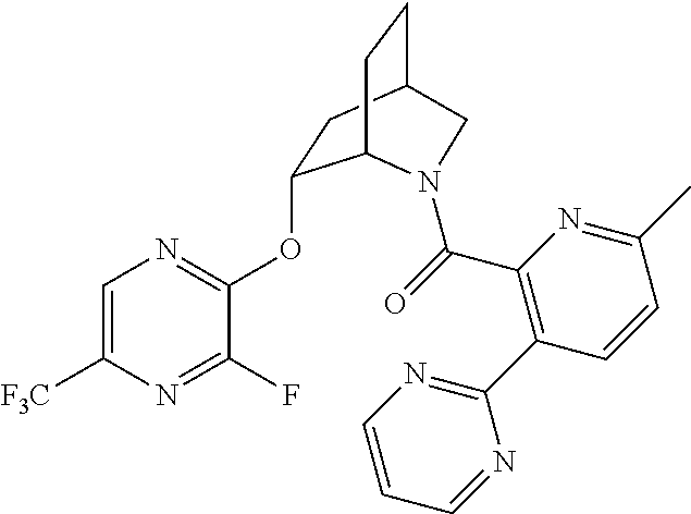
C1=C([F3C])N=C(F)C(OC2CC3CCC2N(C(=O)C2=C(C4=NC=CC=N4)C=CC(C)=N2)C3)=N1
